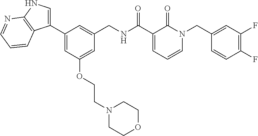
C1=C(OCCN2CCOCC2)C=C(C2=CNC3=C2C=CC=N3)C=C1CNC(C1=CC=CN(CC2=CC(F)=C(F)C=C2)C1=O)=O
